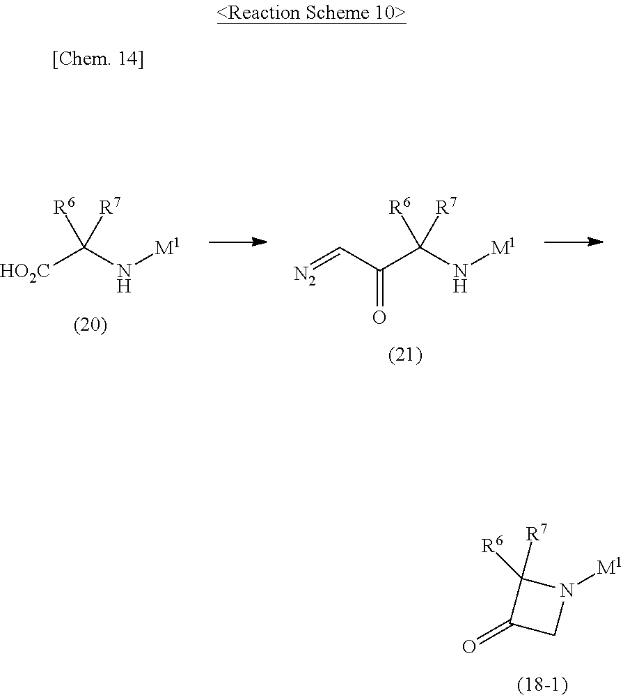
C1(=O)CN([M1])C1([R7])[R6].[HO2C]C(N[M1])([R6])[R7].C(C(N[M1])([R6])[R7])(C=[N2])=O
